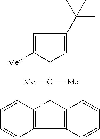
C1=CC2=C(C=C1)C1=C(C2C([Me])([Me])C2C=C(C(C)(C)C)C=C2[Me])C=CC=C1
